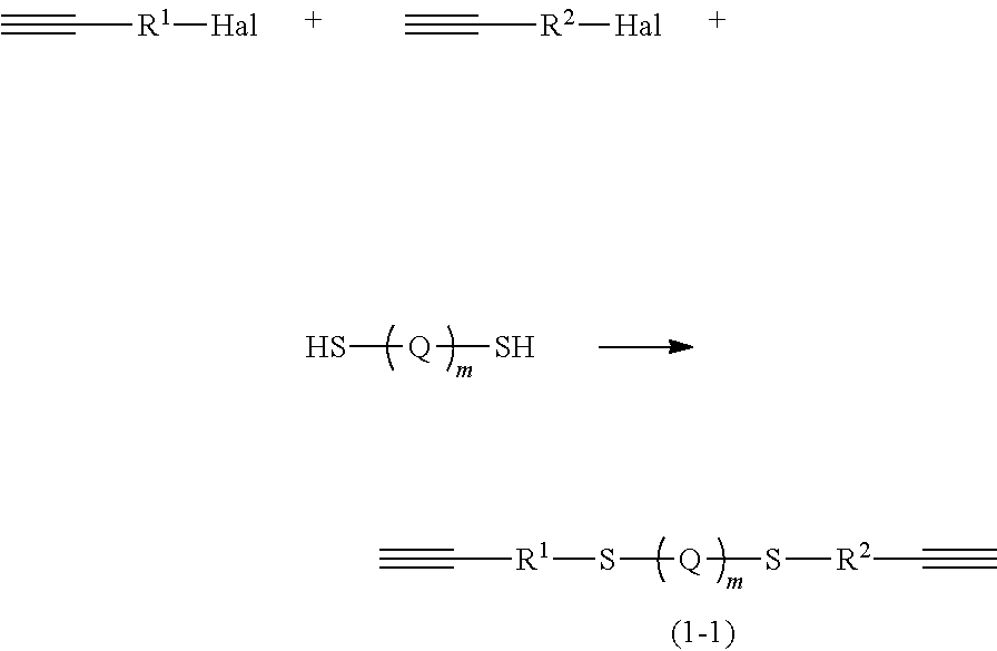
C#C[R1][Hal].C#C[R2][Hal].S[Q]S.S([Q]S[R2]C#C)[R1]C#C
